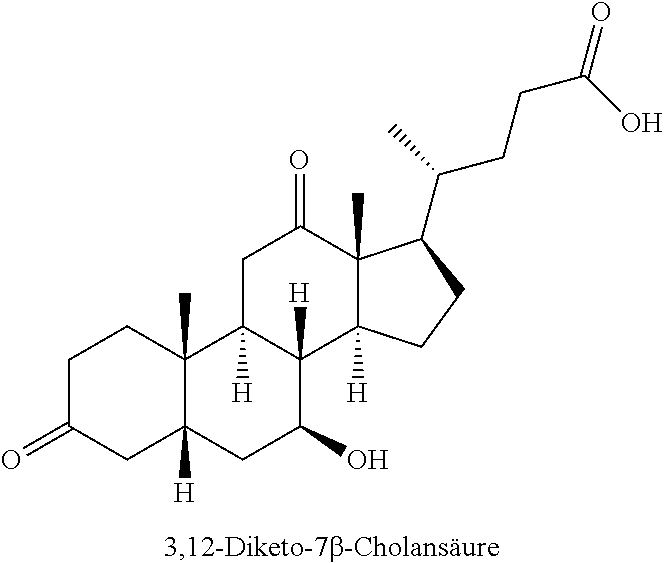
C1C(=O)CC2([H])C(C)(C1)C1([H])C([H])(C(O)C2)C2([H])C(C)(C(=O)C1)C(C(C)CCC(O)=O)CC2
